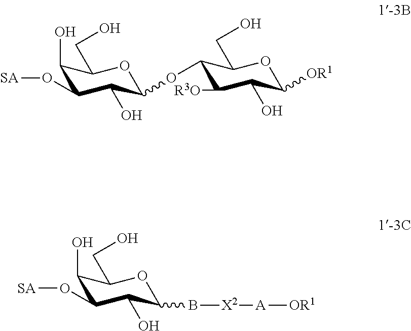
C1(O)C(O[SA])C(O)C(B[X2][A][OR1])OC1CO.C1(O)C(O[SA])C(O)C(OC2C([R3O])C(O)C([OR1])OC2CO)OC1CO
